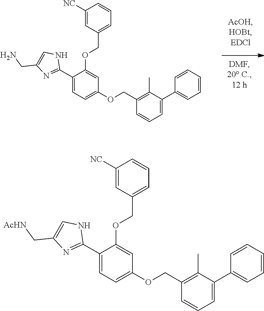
C1([NC])=CC(COC2=CC(OCC3=C(C)C(C4=CC=CC=C4)=CC=C3)=CC=C2C2=NC(CN)=CN2)=CC=C1.C1([NC])=CC(COC2=CC(OCC3=C(C)C(C4=CC=CC=C4)=CC=C3)=CC=C2C2=NC(C[AcHN])=CN2)=CC=C1
